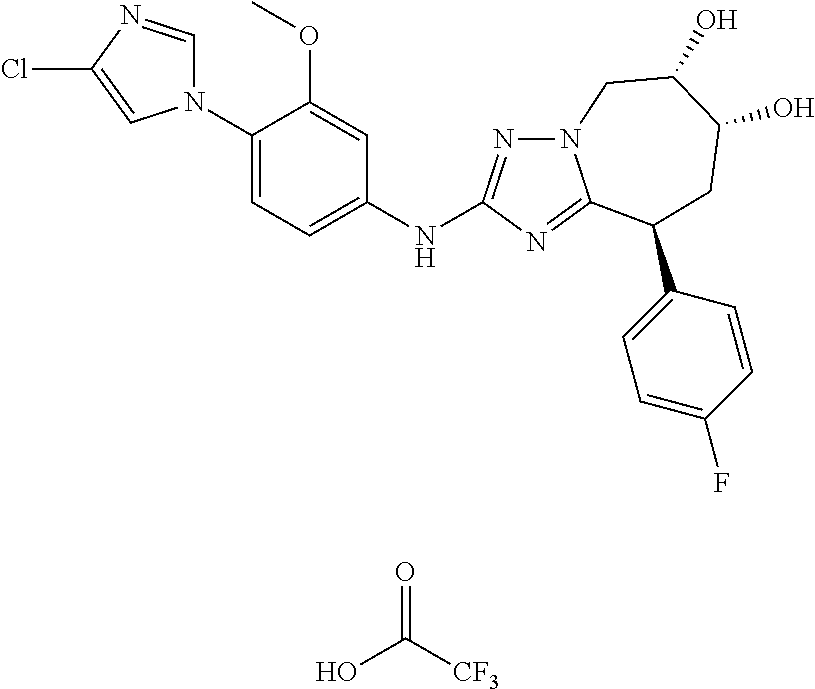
C1(N2C=NC(Cl)=C2)=CC=C(NC2=NN3C(=N2)C(C2=CC=C(F)C=C2)CC(O)C(O)C3)C=C1OC.O=C([CF3])O
